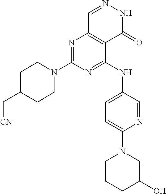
N1=C(N2CCC(C[CN])CC2)N=C(NC2=CC=C(N3CCCC(O)C3)N=C2)C2=C1C=NNC2=O
